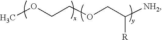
O(CCOCC([NH2])[R])C
